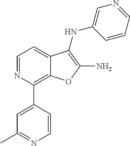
C1=NC(C2=CC(C)=NC=C2)=C2C(=C1)C(NC1=CN=CC=C1)=C(N)O2
